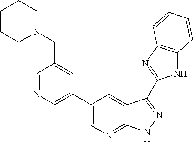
N1C2=C(N=C1C1=NNC3=NC=C(C4=CN=CC(CN5CCCCC5)=C4)C=C31)C=CC=C2
